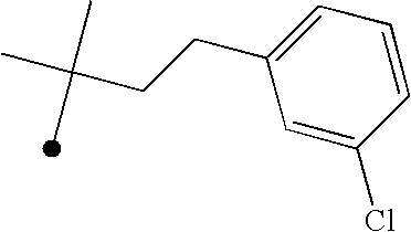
C1=C(CCC(C)(C)C)C=C(Cl)C=C1
